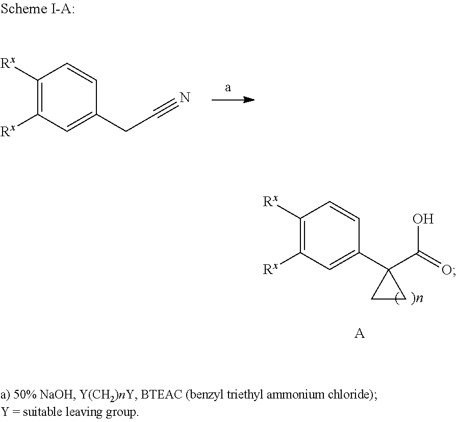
C1([Rx])=C([Rx])C=C(CC#N)C=C1.C1([Rx])=C([Rx])C=C(C2(C(=O)O)CC2)C=C1.[A]
